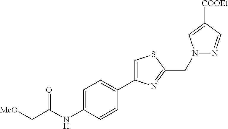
C1=C(C2=CC=C(NC(C[MeO])=O)C=C2)N=C(CN2N=CC([COOEt])=C2)S1
